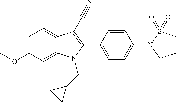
C1=C2C(=CC=C1OC)C(C#N)=C(C1=CC=C(N3CCCS3(=O)=O)C=C1)N2CC1CC1
